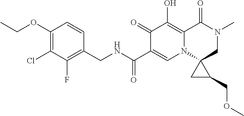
C1(OCC)=C(Cl)C(F)=C(CNC(C2=CN3C(=C(O)C2=O)C(=O)N(C)CC32CC2COC)=O)C=C1
